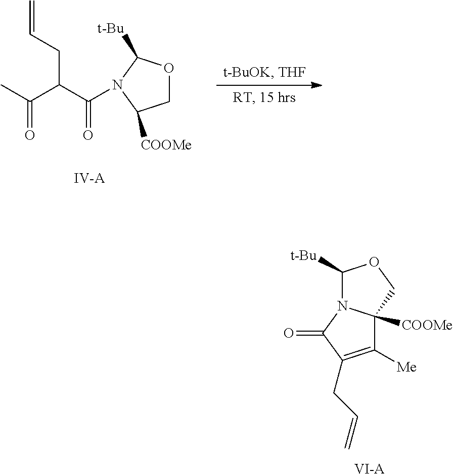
C1([t-Bu])N2C([COOMe])(CO1)C([Me])=C(CC=C)C2=O.[VI-A].C(C(CC=C)C(=O)N1C([t-Bu])OCC1[COOMe])(=O)C.[IV-A]
